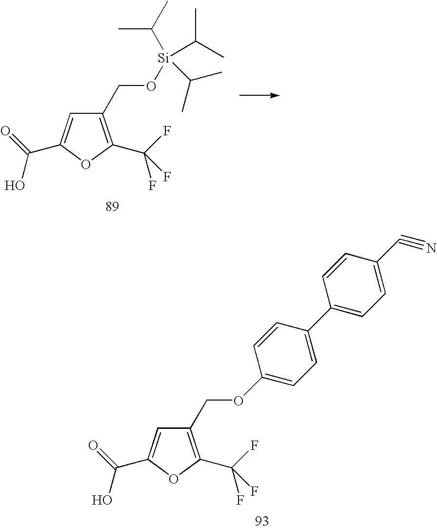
C1(COC2=CC=C(C3=CC=C(C#N)C=C3)C=C2)=C(C(F)(F)F)OC(C(=O)O)=C1.C1(CO[Si](C(C)C)(C(C)C)C(C)C)=C(C(F)(F)F)OC(C(=O)O)=C1
